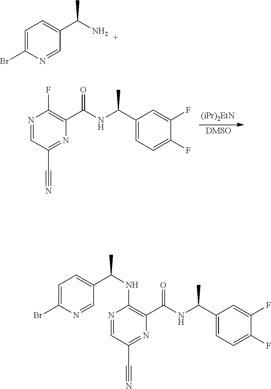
C1(C(NC(C2=C(F)N=CC(C#N)=N2)=O)C)=CC=C(F)C(F)=C1.C1=C(Br)N=CC(C(N)C)=C1.C1(C(NC(C2=C(NC(C)C3=CC=C(Br)N=C3)N=CC(C#N)=N2)=O)C)=CC=C(F)C(F)=C1
